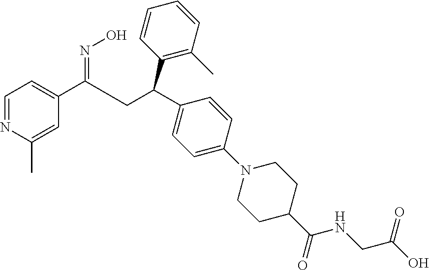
C1(C(CC(C2=CC=C(N3CCC(C(=O)NCC(O)=O)CC3)C=C2)C2=C(C)C=CC=C2)=NO)=CC=NC(C)=C1
